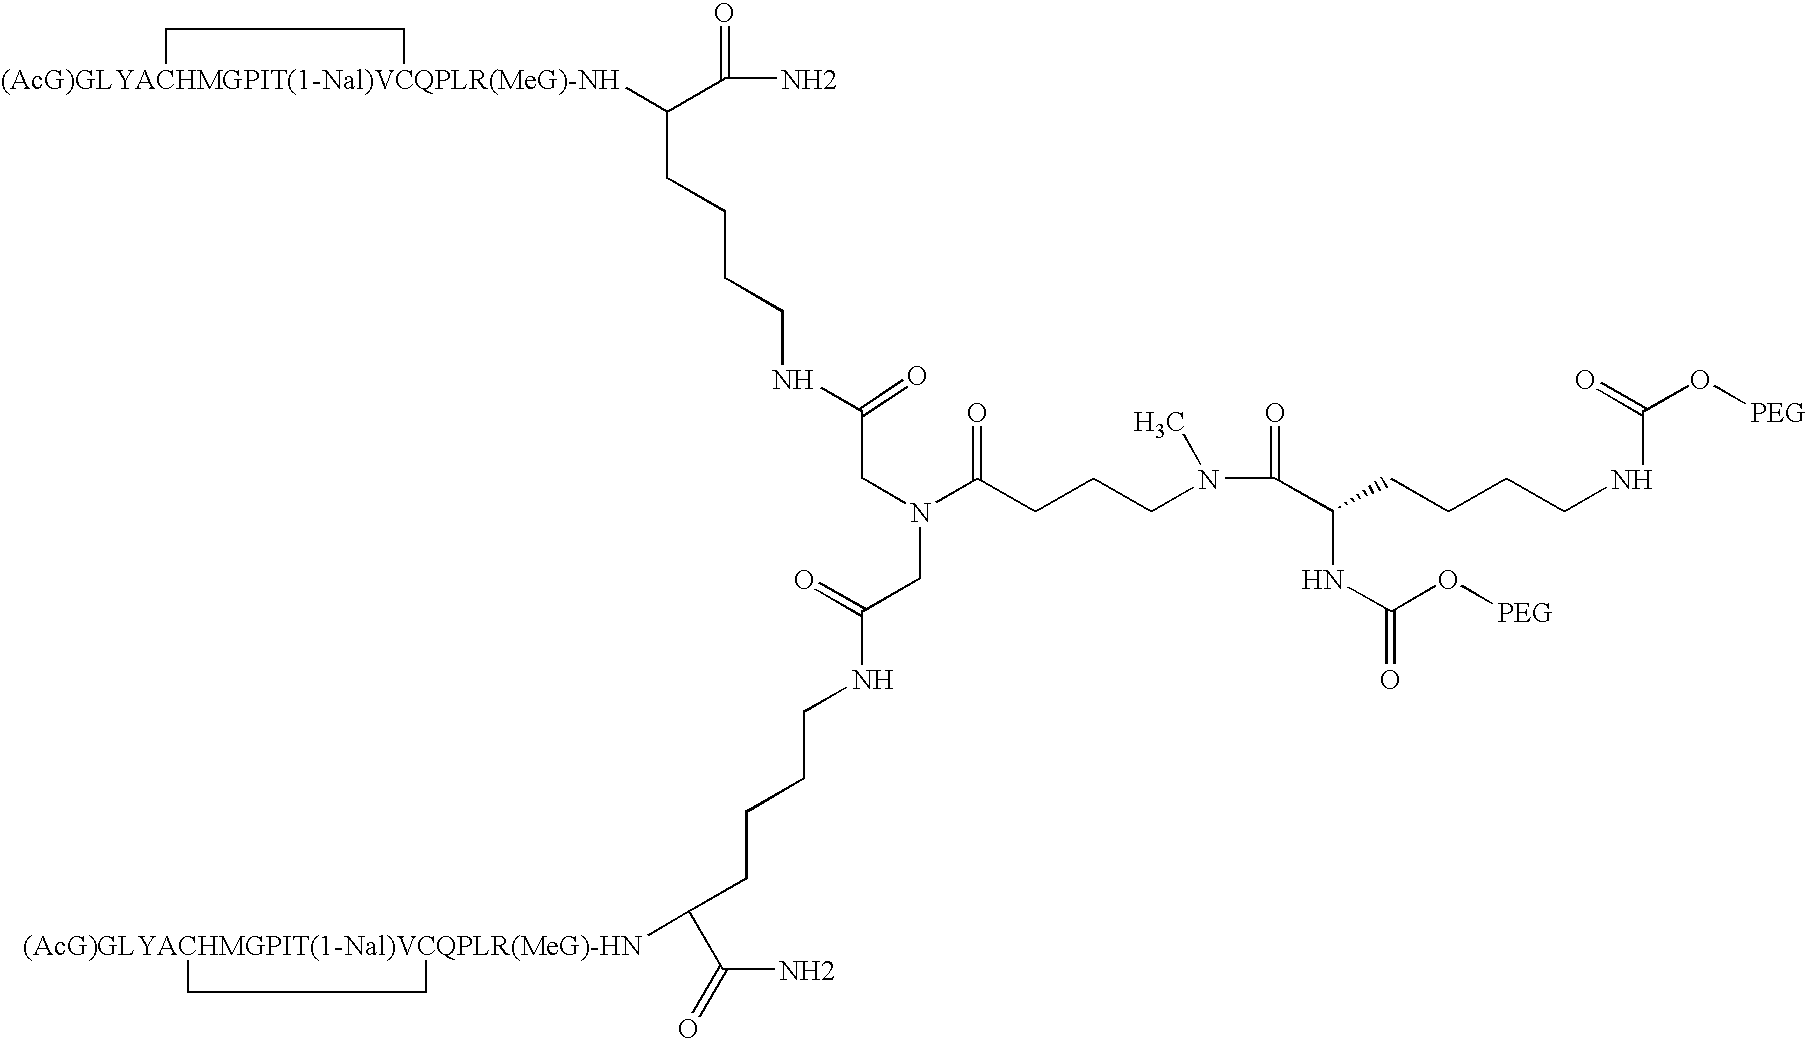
[(AcG)GLYACHMGPIT(1-Nal)VCQPLR(MeG)-NH]1(C(C(N)=O)CCCCNC(CN(CC(NCCCCC([(AcG)GLYACHMGPIT(1-Nal)VCQPLR(MeG)-HN]2CC2)C(=O)N)=O)C(CCCN(C(C(CCCCNC(O[PEG])=O)NC(=O)O[PEG])=O)C)=O)=O)CC1
